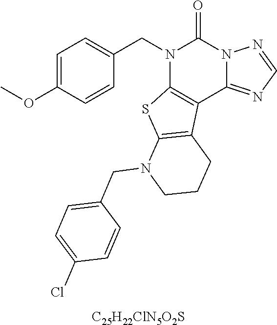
C1=C(OC)C=CC(CN2C3=C(C4=NC=NN4C2=O)C2=C(S3)N(CC3=CC=C(Cl)C=C3)CCC2)=C1.[C25H22ClN5O2S]
